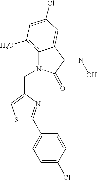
C(N1C2=C(C)C=C(Cl)C=C2C(=NO)C1=O)C1=CSC(C2=CC=C(Cl)C=C2)=N1
